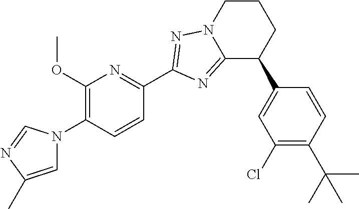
C12=NC(C3=NC(OC)=C(N4C=C(C)N=C4)C=C3)=NN1CCCC2C1=CC(Cl)=C(C(C)(C)C)C=C1
